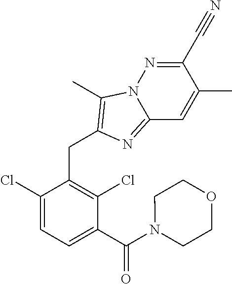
C1(Cl)=CC=C(C(N2CCOCC2)=O)C(Cl)=C1CC1=C(C)N2N=C(C#N)C(C)=CC2=N1
